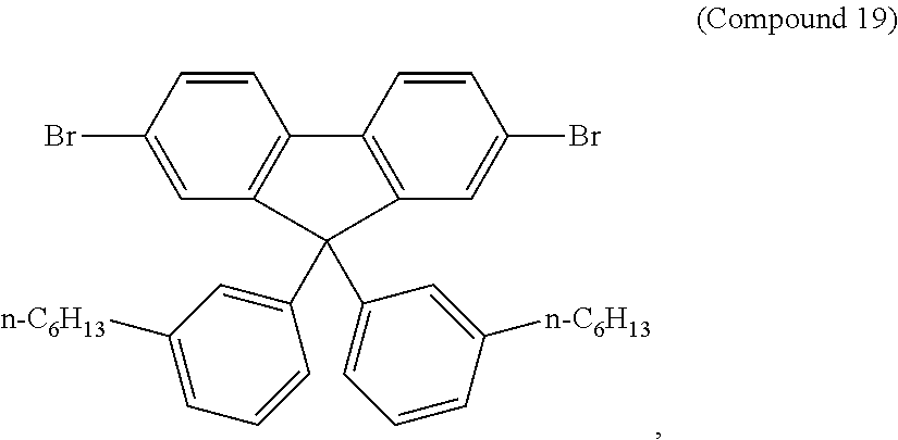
C1=CC(Br)=CC2=C1C1=C(C=C(Br)C=C1)C2(C1=CC([n-C6H13])=CC=C1)C1=CC=CC([n-C6H13])=C1
